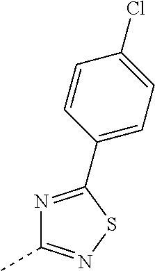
N1=C(C2=CC=C(Cl)C=C2)SN=C1C
